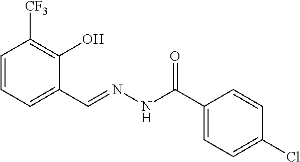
C1=CC=C(C=NNC(C2=CC=C(Cl)C=C2)=O)C(O)=C1[CF3]
